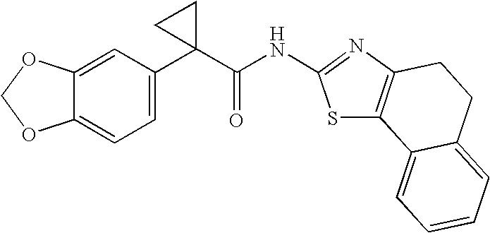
C12=CC=C(C3(C(NC4=NC5=C(S4)C4=CC=CC=C4CC5)=O)CC3)C=C1OCO2
